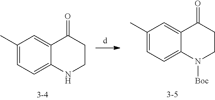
[d].CC1=CC=C2C(=C1)C(=O)CCN2.CC1=CC=C2C(=C1)C(=O)CCN2[Boc]
